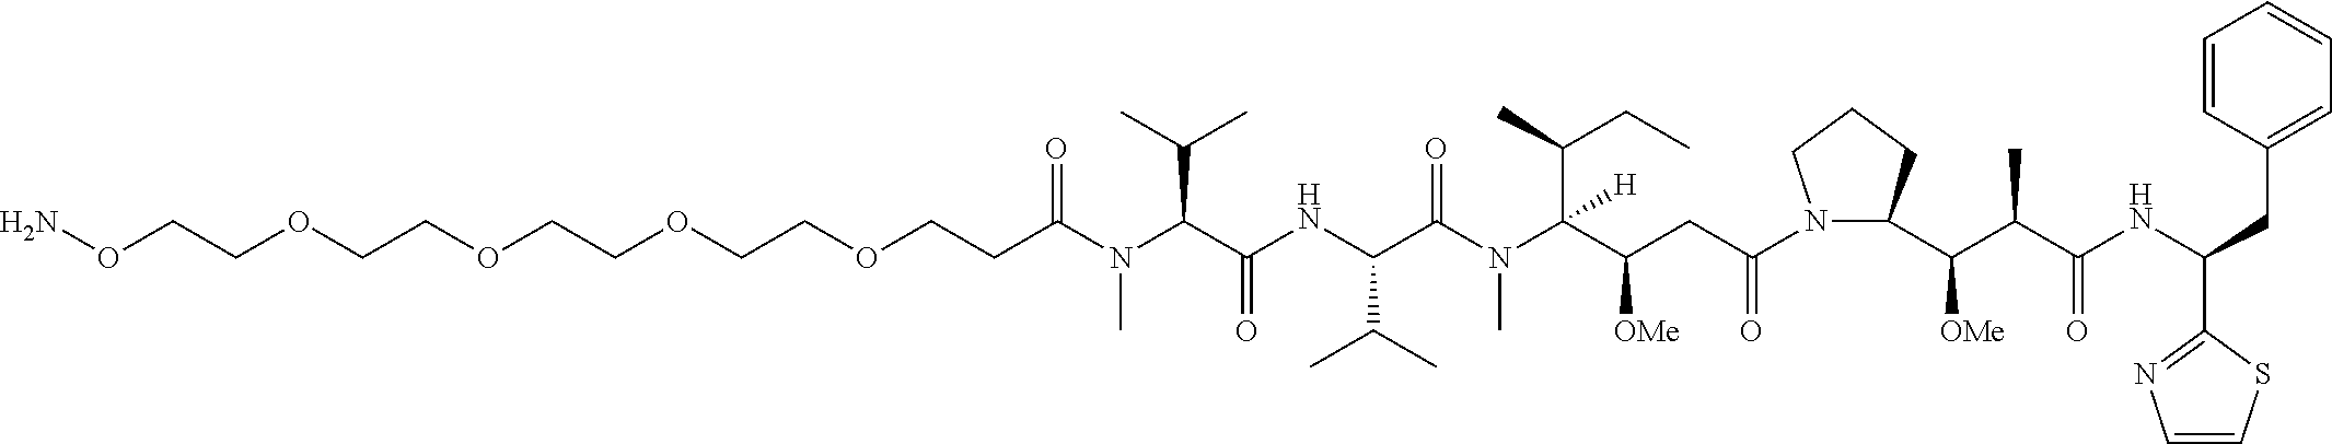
O(CCOCCOCCOCCC(N(C(C(NC(C(N(C(C(CC(N1C(C(C(C(NC(CC2=CC=CC=C2)C2=NC=CS2)=O)C)[OMe])CCC1)=O)[OMe])(C(CC)C)[H])C)=O)C(C)C)=O)C(C)C)C)=O)CCON
